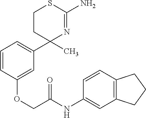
C1=CC(OCC(NC2=CC3=C(C=C2)CCC3)=O)=CC(C2(C)N=C(N)SCC2)=C1
